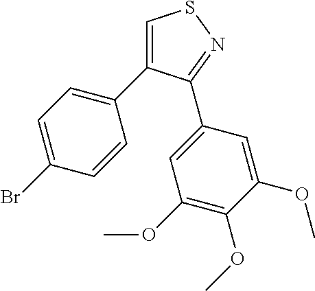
C1=CC(C2=CSN=C2C2=CC(OC)=C(OC)C(OC)=C2)=CC=C1Br
